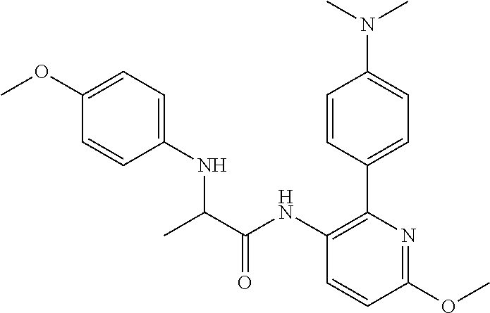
C1=C(OC)C=CC(NC(C(NC2=C(C3=CC=C(N(C)C)C=C3)N=C(OC)C=C2)=O)C)=C1
